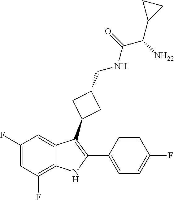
C1=CC(F)=CC=C1C1=C(C2CC(CNC(=O)C(C3CC3)[NH22])C2)C2=CC(F)=CC(F)=C2N1
